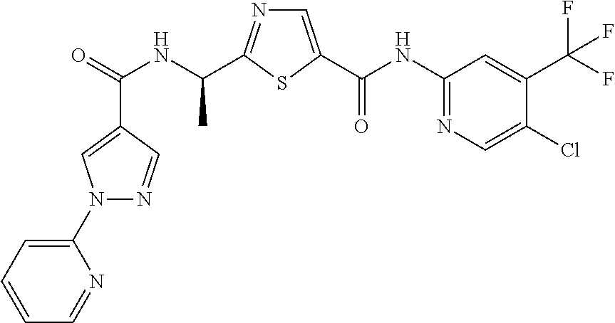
C(=O)(NC(C)C1=NC=C(C(NC2=NC=C(Cl)C(C(F)(F)F)=C2)=O)S1)C1=CN(C2=CC=CC=N2)N=C1
